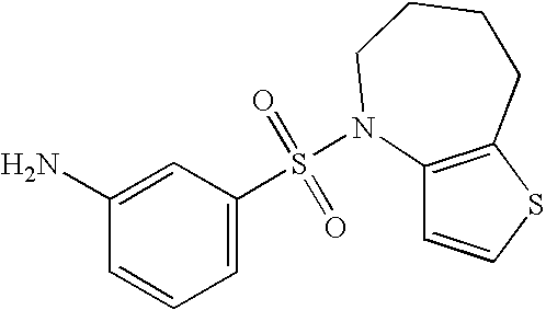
C1(N)=CC(S(=O)(=O)N2C3=C(SC=C3)CCCC2)=CC=C1
